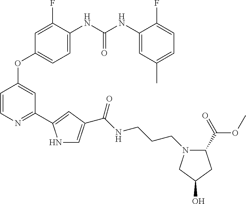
C1=C(NC(NC2=CC(C)=CC=C2F)=O)C(F)=CC(OC2=CC(C3=CC(C(NCCCN4C(C(=O)OC)CC(O)C4)=O)=CN3)=NC=C2)=C1
